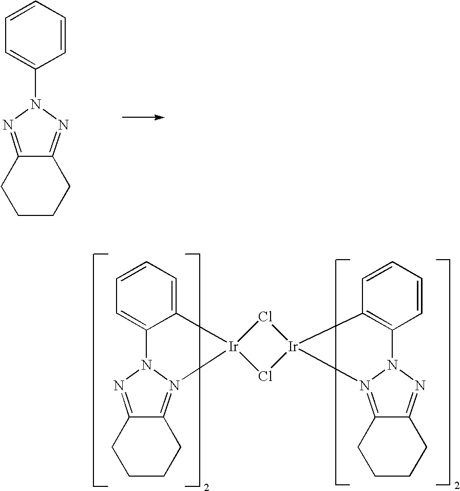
C1CCC2=NN(C3=CC=CC=C3)N=C2C1.C1CCC2=N3N(N=C2C1)C1=CC=CC=C1C[Ir]31Cl[Ir]2(Cl1)N1=C3C(=NN1C1=C2C=CC=C1)CCCC3
